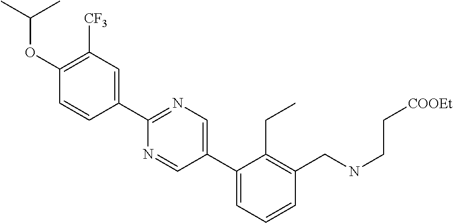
C1(C2=CN=C(C3=CC([CF3])=C(OC(C)C)C=C3)N=C2)=CC=CC(CNCC[COOEt])=C1CC
